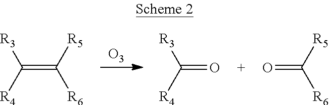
[O3].C(=C([R5])[R6])([R4])[R3].C(=O)([R4])[R3].O=C([R5])[R6]
